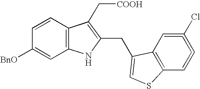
C1([BnO])=CC2=C(C=C1)C(C[COOH])=C(CC1=CSC3=C1C=C(Cl)=C=C3)N2
